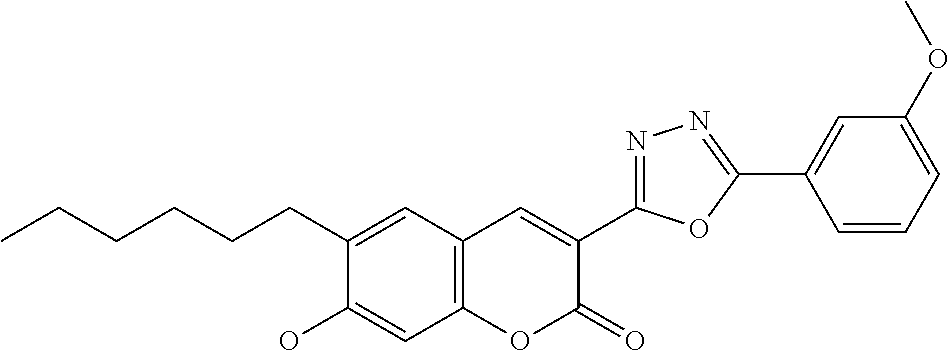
CCCCCCC1=CC2=C(C=C1O)OC(=O)C(C1=NN=C(C3=CC(OC)=CC=C3)O1)=C2
